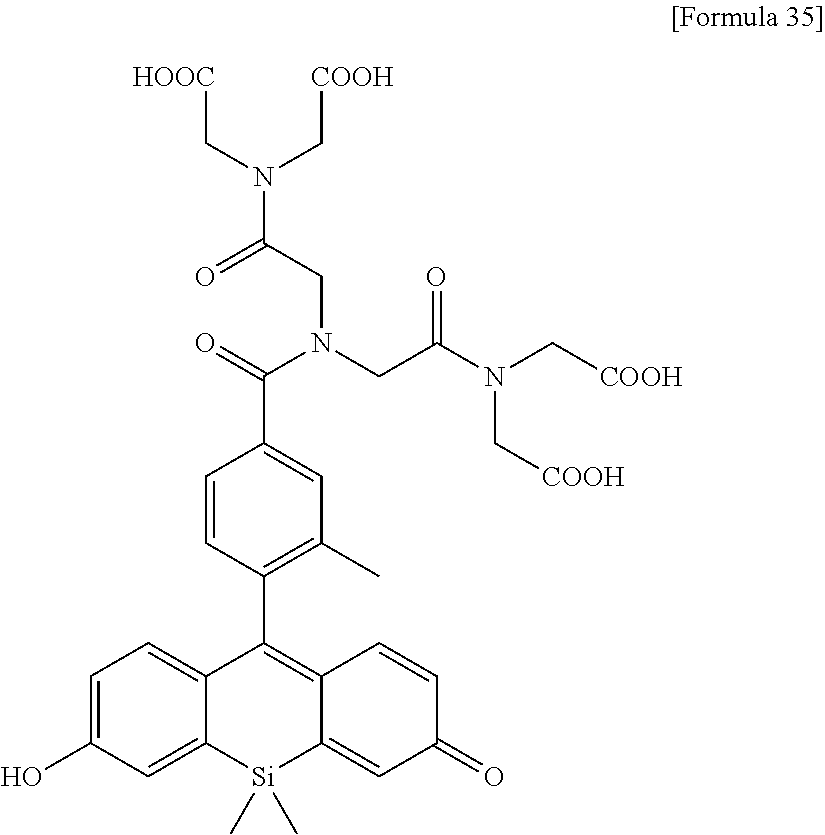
C1=CC(C2=C3C(=CC(=O)C=C3)[Si](C)(C)C3=CC(O)=CC=C23)=C(C)C=C1C(=O)N(CC(N(C[COOH])C[COOH])=O)CC(N(C[HOOC])C[COOH])=O
